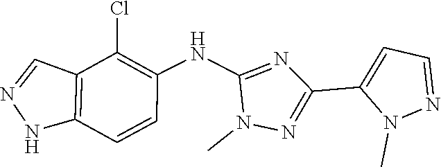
C1(NC2=C(Cl)C3=C(C=C2)NN=C3)=NC(C2=CC=NN2C)=NN1C
